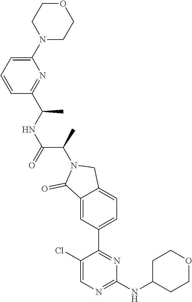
C1(Cl)=CN=C(NC2CCOCC2)N=C1C1=CC=C2C(=C1)C(=O)N(C(C)C(NC(C)C1=NC(N3CCOCC3)=CC=C1)=O)C2
